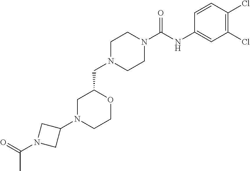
C1(N2CCOC(CN3CCN(C(NC4=CC(Cl)=C(Cl)C=C4)=O)CC3)C2)CN(C(=O)C)C1
